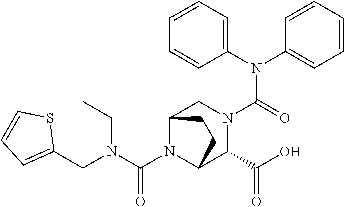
C(N1C2C(C(O)=O)N(C(N(C3=CC=CC=C3)C3=CC=CC=C3)=O)CC1CC2)(N(CC1=CC=CS1)CC)=O
